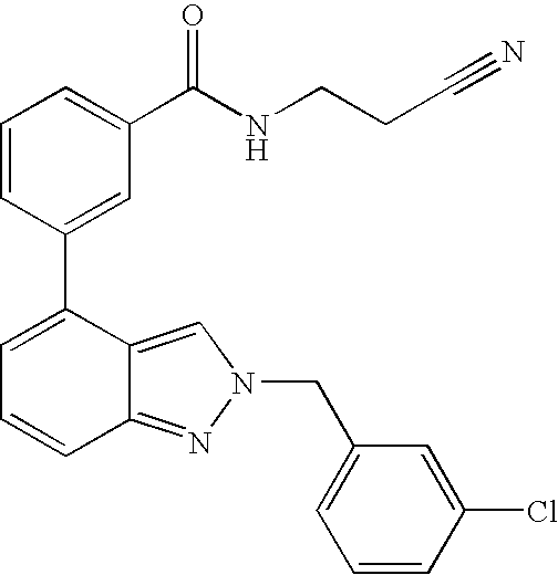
C1=CC(C2=CC=CC3=NN(CC4=CC=CC(Cl)=C4)C=C23)=CC(C(NCCC#N)=O)=C1
